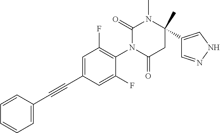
C1=CC=CC=C1C#CC1=CC(F)=C(N2C(=O)CC(C)(C3=CNN=C3)N(C)C2=O)C(F)=C1
